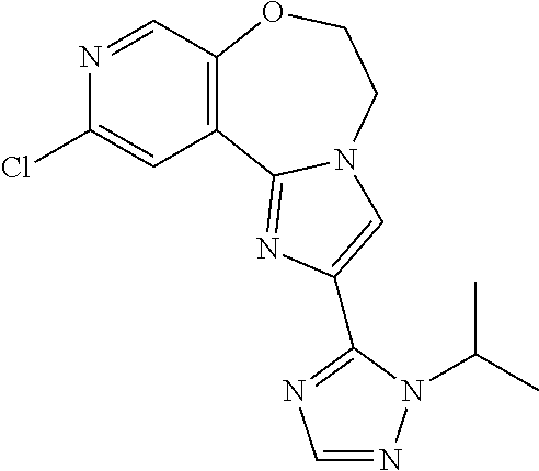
C12=C(C3=NC(C4=NC=NN4C(C)C)=CN3CCO1)C=C(Cl)N=C2
